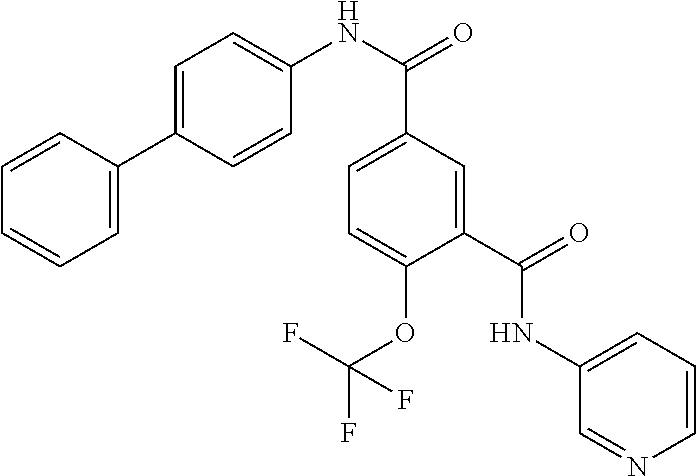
C1=CC=CC=C1C1=CC=C(NC(C2=CC=C(OC(F)(F)F)C(C(=O)NC3=CC=CN=C3)=C2)=O)C=C1
